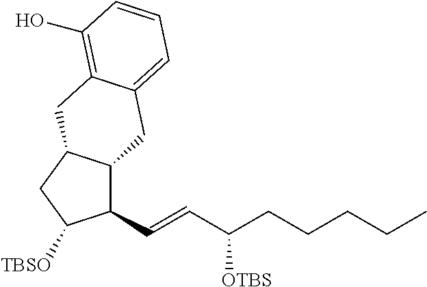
C1(C=CC(CCCCC)[OTBS])C2C(CC1[TBSO])CC1=C(O)C=CC=C1C2
